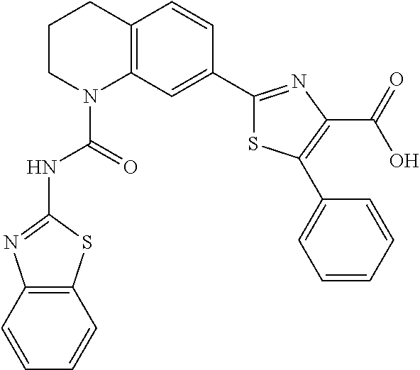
C1CN(C(=O)NC2=NC3=C(S2)C=CC=C3)C2=C(C1)C=CC(C1=NC(C(=O)O)=C(C3=CC=CC=C3)S1)=C2
